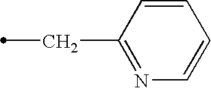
C1=CC(CC)=NC=C1
